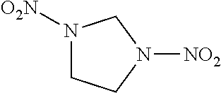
N1([O2N])CCN([NO2])C1
